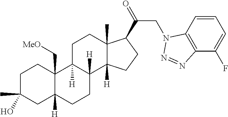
C1C(C)(O)CC2([H])C(C[MeO])(C1)C1([H])C([H])(CC2)C2([H])C(C)(CC1)C(C(=O)CN1C3=C(C(F)=CC=C3)N=N1)CC2
